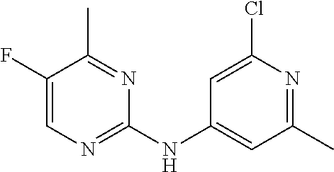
C1(F)=CN=C(NC2=CC(C)=NC(Cl)=C2)N=C1C
